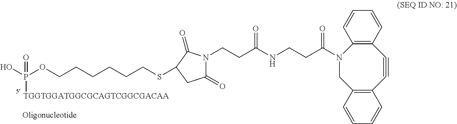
P(OCCCCCCSC1C(=O)N(CCC(NCCC(N2CC3=C(C#CC4=C2C=CC=C4)C=CC=C3)=O)=O)C(=O)C1)(O)([TGGTGGATGGCGCAGTCGGCGACAA])=O
